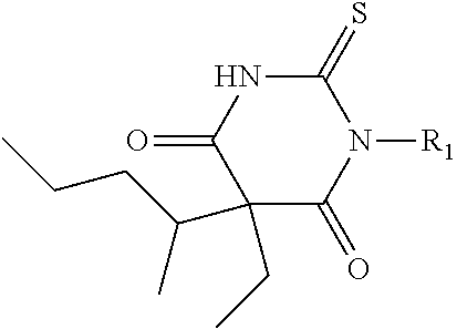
C1(CC)(C(C)CCC)C(=O)N([R1])C(=S)NC1=O
